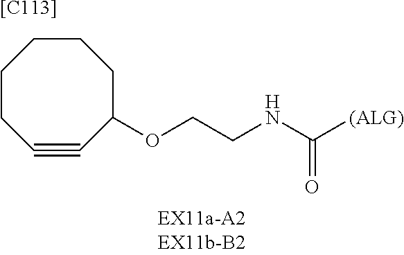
C(NCCOC1C#CCCCCC1)([(ALG)])=O.[[C113]]
